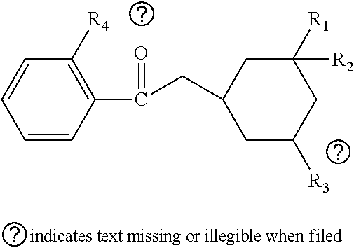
C1=CC(C(=O)CC2CC([R3])CC([R2])([R1])C2)=C([R4])C=C1
